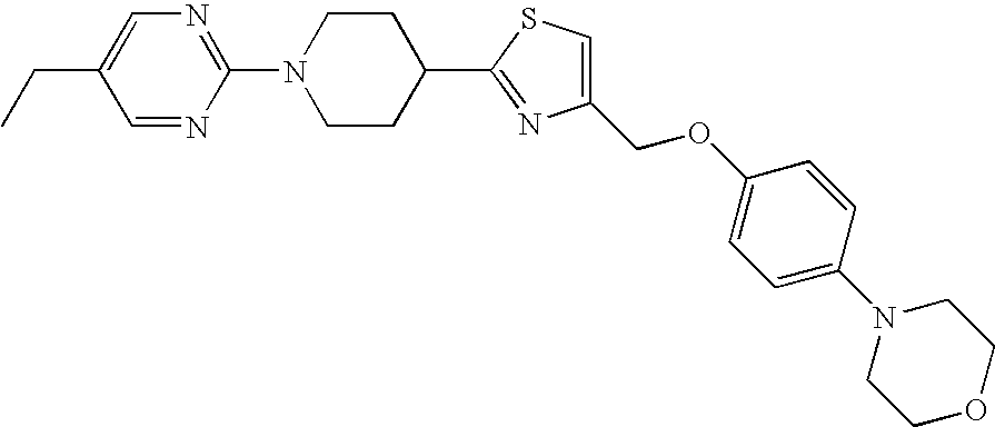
C1(COC2=CC=C(N3CCOCC3)C=C2)=CSC(C2CCN(C3=NC=C(CC)C=N3)CC2)=N1
